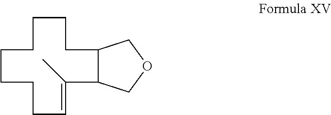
C1C=C(C)C2C(CCCCCCC1)COC2
